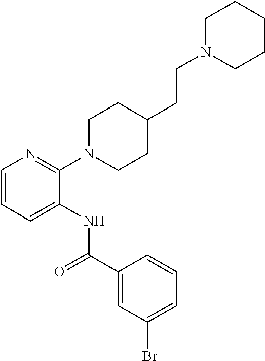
C1=CC=C(NC(C2=CC(Br)=CC=C2)=O)C(N2CCC(CCN3CCCCC3)CC2)=N1
